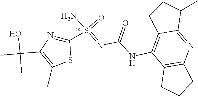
NS(=O)(=NC(NC1=C2CCC(C)C2=NC2=C1CCC2)=O)C1=NC(C(C)(C)O)=C(C)S1
